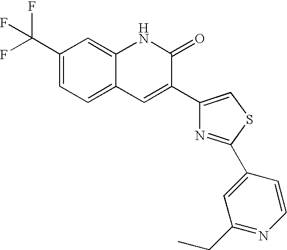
C1(C(F)(F)F)=CC=C2C(=C1)NC(=O)C(C1=CSC(C3=CC(CC)=NC=C3)=N1)=C2
